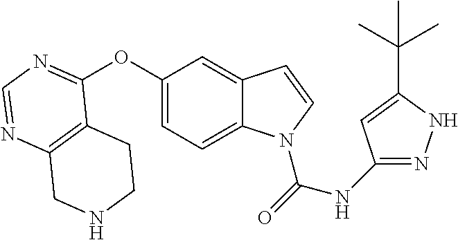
C12=C(N=CN=C1OC1=CC=C3C(=C1)C=CN3C(=O)NC1=NNC(C(C)(C)C)=C1)CNCC2
